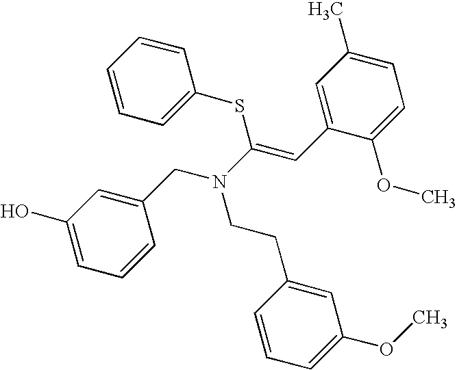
C1(O)=CC=CC(CN(C(=CC2=CC(C)=CC=C2OC)SC2=CC=CC=C2)CCC2=CC(OC)=CC=C2)=C1
